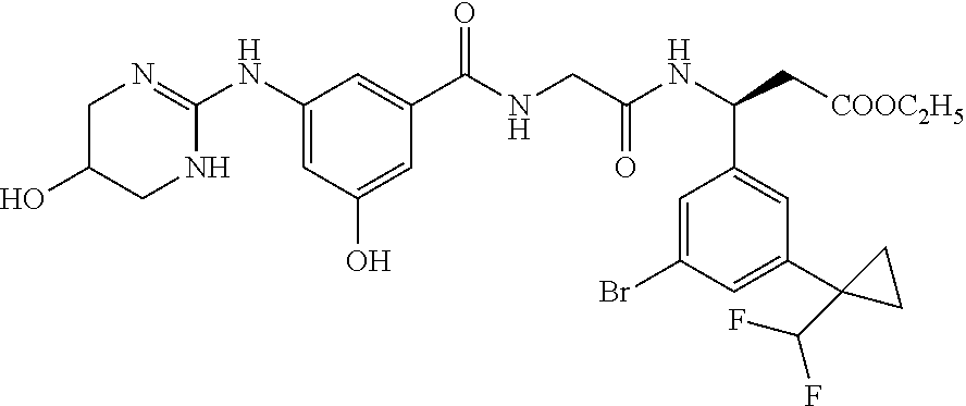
C1(NC2=NCC(O)CN2)=CC(O)=CC(C(NCC(NC(C[COOC2H5])C2=CC(C3(C(F)F)CC3)=CC(Br)=C2)=O)=O)=C1
